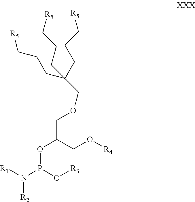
[R1]N([R2])P(O[R3])OC(CO[R4])COCC(CCC[R5])(CCC[R5])CCC[R5]
